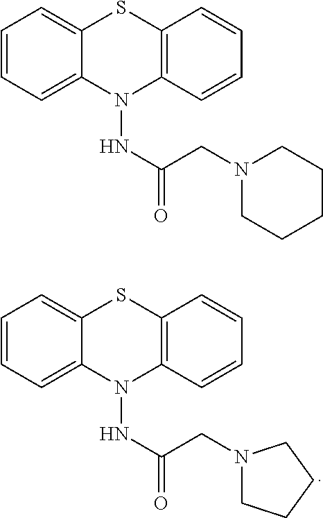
C1=CC=C2C(=C1)SC1=C(N2NC(=O)CN2CCCCC2)C=CC=C1.C1=CC=C2C(=C1)SC1=C(N2NC(=O)CN2CCCC2)C=CC=C1
